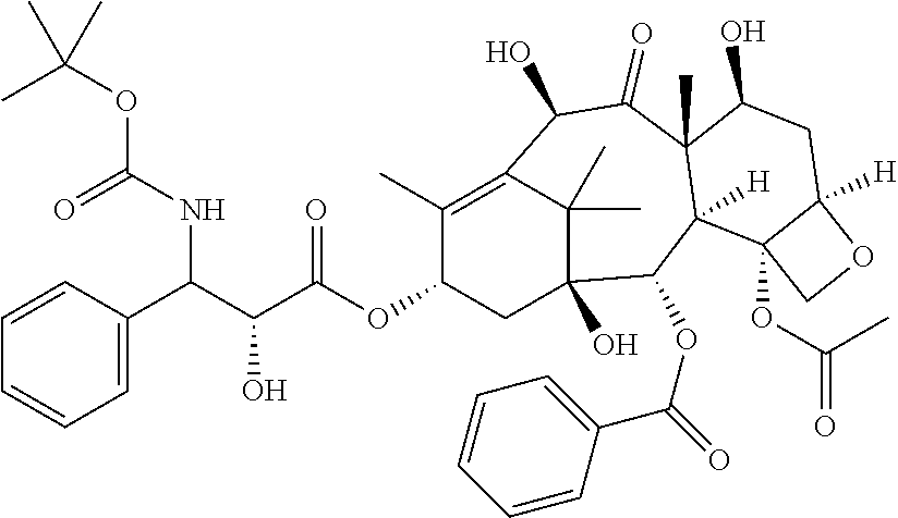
C1=C(C(C(C(OC2CC3(O)C(C)(C)C(=C2C)C(O)C(=O)C2(C)C([H])(C3OC(C3=CC=CC=C3)=O)C3(OC(=O)C)C([H])(CC2O)OC3)=O)O)NC(OC(C)(C)C)=O)C=CC=C1
